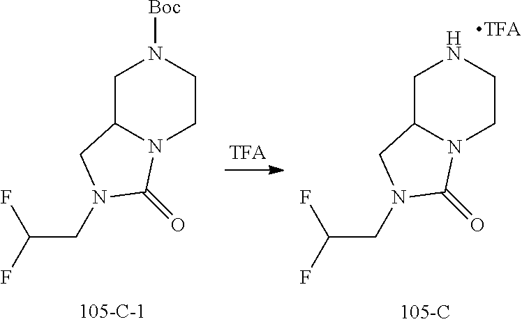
C1C2N(CCN1)C(=O)N(CC(F)F)C2.C1C2N(CCN1[Boc])C(=O)N(CC(F)F)C2
